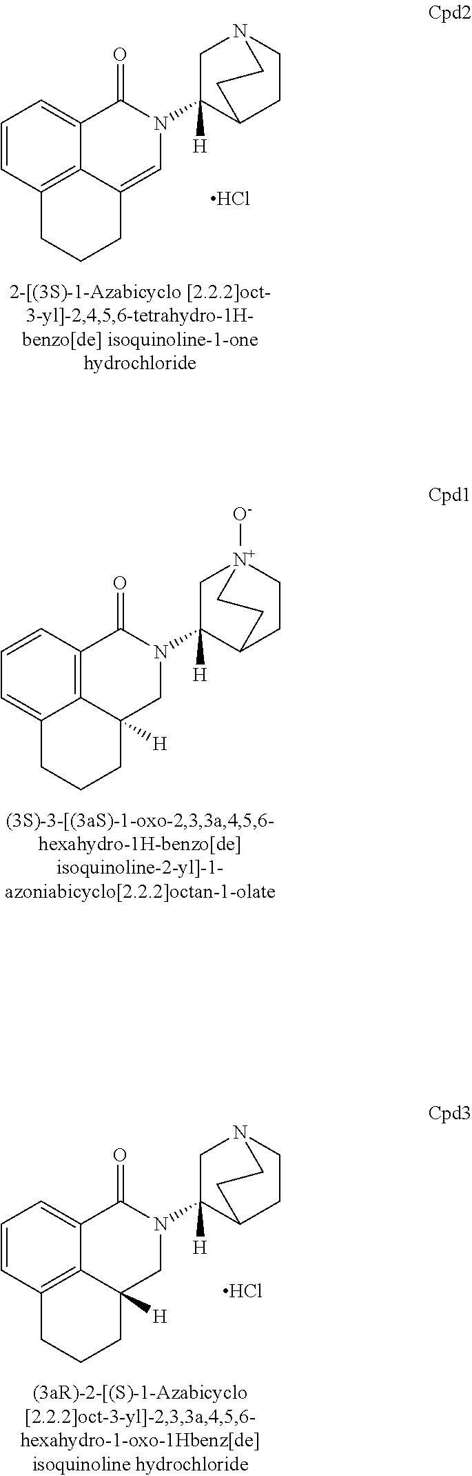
C1=CC2=C3C(=C1)C(=O)N(C1([H])C4CCN(C1)CC4)C=C3CCC2.Cl.C1=CC2=C3C(=C1)CCCC3([H])CN(C1([H])C3CC[N+]([O-])(C1)CC3)C2=O.C1=CC2=C3C(=C1)C(=O)N(C1([H])C4CCN(C1)CC4)CC3([H])CCC2.Cl
